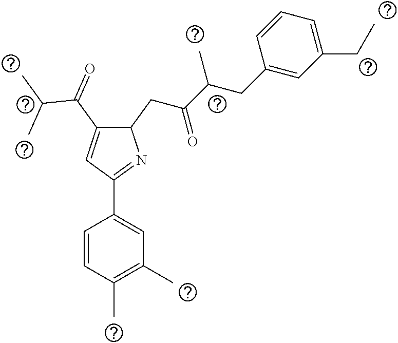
C1(CC(C(CC2=CC(CC)=CC=C2)C)=O)C(C(=O)C(C)C)=CC(C2=CC(C)=C(C)C=C2)=N1
